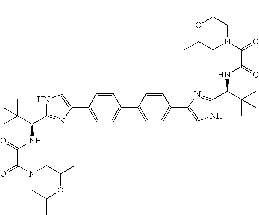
C1(C2=CC=C(C3=CNC(C(C(C)(C)C)NC(=O)C(N4CC(C)OC(C)C4)=O)=N3)C=C2)=CC=C(C2=CNC(C(C(C)(C)C)NC(C(=O)N3CC(C)OC(C)C3)=O)=N2)C=C1
